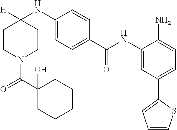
C1CN(C(C2(O)CCCCC2)=O)CCC1([H])NC1=CC=C(C(NC2=CC(C3=CC=CS3)=CC=C2N)=O)C=C1
